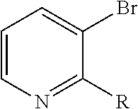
C1=CN=C([R])C(Br)=C1
